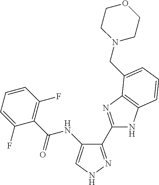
C1(C2=NC3=C(N2)C=CC=C3CN2CCOCC2)=NNC=C1NC(C1=C(F)C=CC=C1F)=O
